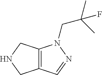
C12=C(C=NN1CC(C)(C)F)CNC2
